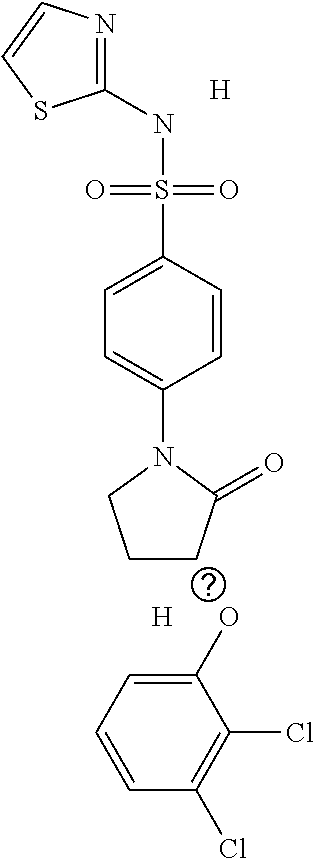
C1(NS(C2=CC=C(N3CCCC3=O)C=C2)(=O)=O)=NC=CS1.[H].[H].OC1=CC=CC(Cl)=C1Cl
